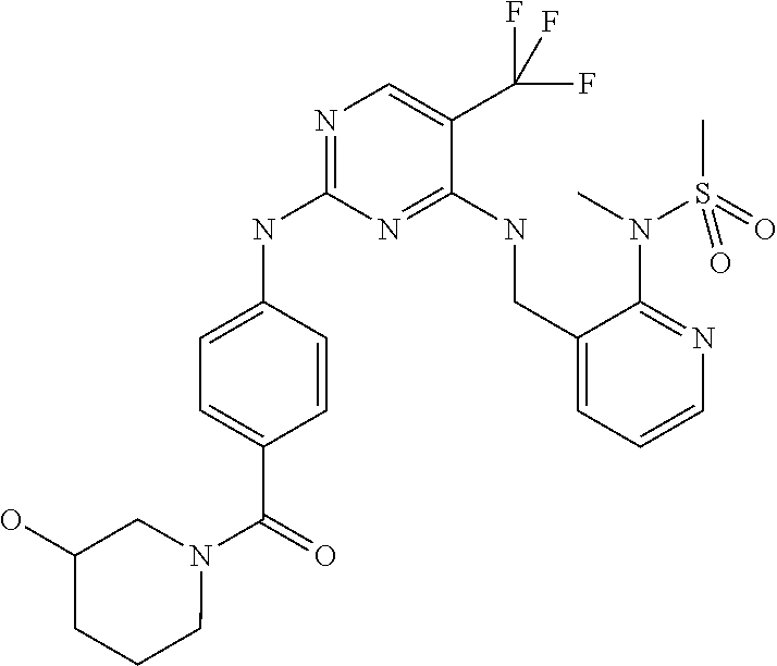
C1=C(NC2=NC=C(C(F)(F)F)C(NCC3=CC=CN=C3N(C)S(C)(=O)=O)=N2)C=CC(C(=O)N2CC(O)CCC2)=C1
